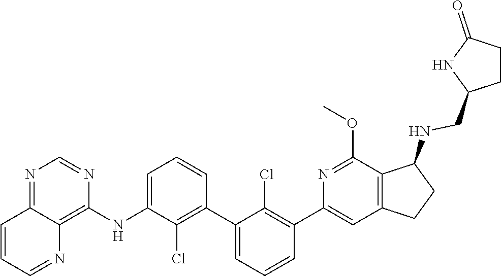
C12=NC=NC(NC3=CC=CC(C4=CC=CC(C5=CC6=C(C(OC)=N5)C(NCC5NC(=O)CC5)CC6)=C4Cl)=C3Cl)=C1N=CC=C2
